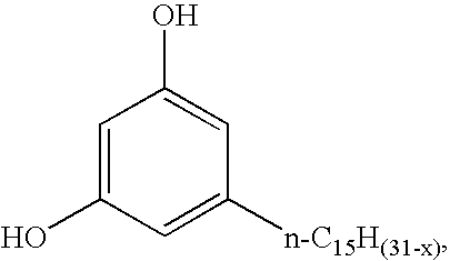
C1=C(O)C=C([n-C15H(31-x)])C=C1O
